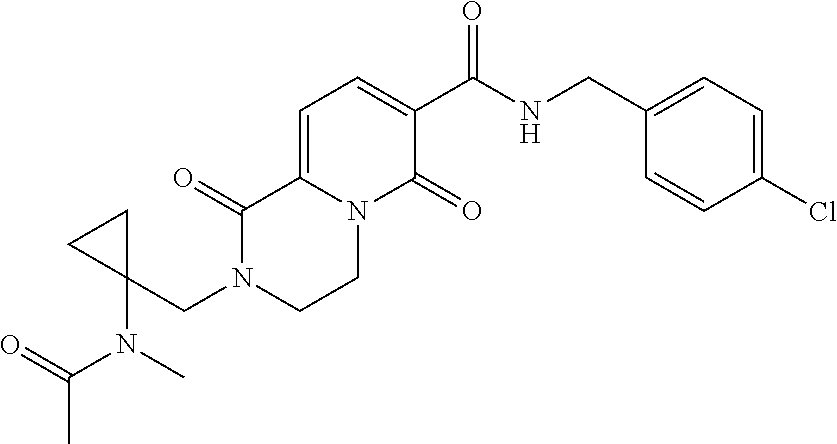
C1=C2N(C(=O)C(C(NCC3=CC=C(Cl)C=C3)=O)=C1)CCN(CC1(N(C)C(=O)C)CC1)C2=O
